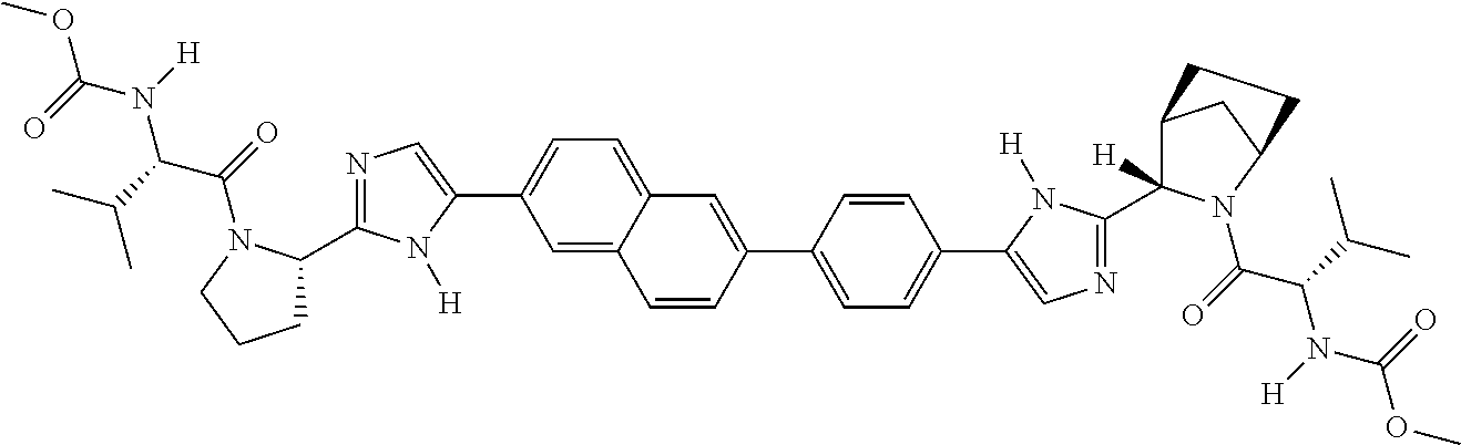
C1(C2=CC3=CC=C(C4=CN=C(C5CCCN5C(C(N(C(OC)=O)[H])C(C)C)=O)N4[H])C=C3C=C2)=CC=C(C2=CN=C(C3([H])C4CC(N3C(C(N(C(OC)=O)[H])C(C)C)=O)CC4)N2[H])C=C1
